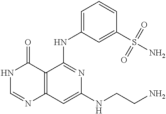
C12=C(C=C(NCCN)N=C1NC1=CC=CC(S(=O)(=O)N)=C1)N=CNC2=O
